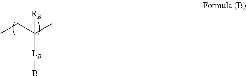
B[LB]C(C)(CC)[RB]
